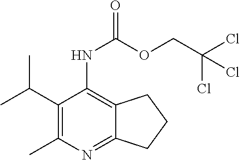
C1(C(C)C)=C(C)N=C2C(=C1NC(=O)OCC(Cl)(Cl)Cl)CCC2
